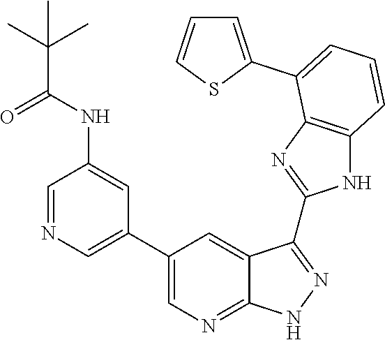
C1=NC=C(C2=CN=C3C(=C2)C(C2=NC4=C(N2)C=CC=C4C2=CC=CS2)=NN3)C=C1NC(C(C)(C)C)=O
